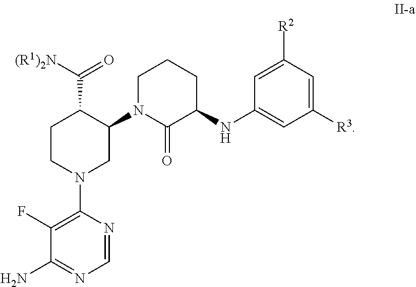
C1(F)=C(N2CC(N3C(=O)C(NC4=CC([R3])=CC([R2])=C4)CCC3)C(C([(R1)2N])=O)CC2)N=CN=C1N
